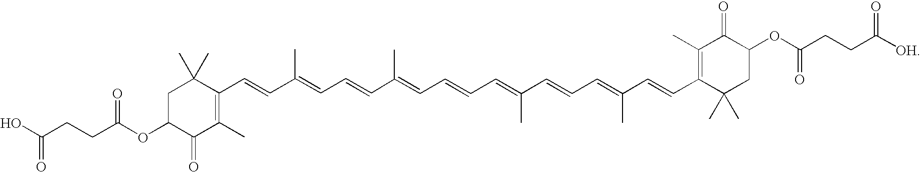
C(C(OC1C(=O)C(C)=C(C=CC(=CC=CC(=CC=CC=C(C=CC=C(C=CC2=C(C)C(=O)C(OC(=O)CCC([OH])=O)CC2(C)C)C)C)C)C)C(C)(C)C1)=O)CC(O)=O
